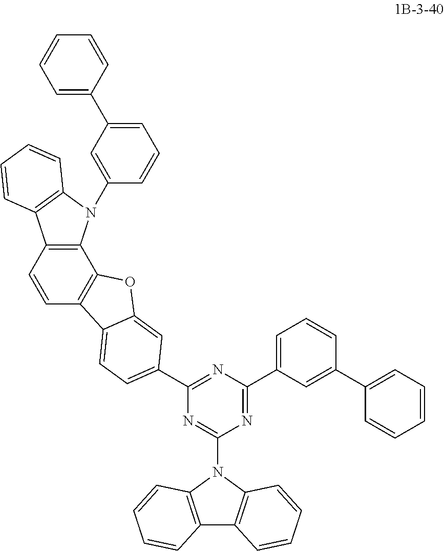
C12=C(C3=C(C=C1)C1=CC=C(C4=NC(C5=CC=CC(C6=CC=CC=C6)=C5)=NC(N5C6=C(C7=C5C=CC=C7)C=CC=C6)=N4)C=C1O3)N(C1=CC(C3=CC=CC=C3)=CC=C1)C1=C2C=CC=C1
